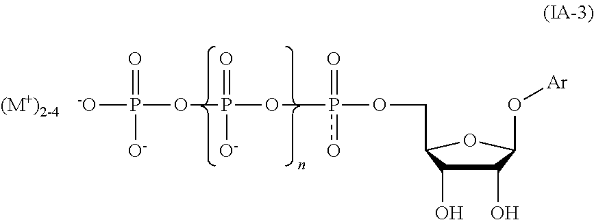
C1(O)C(O)C(COp(OP(OP([-O])(=O)[O-])(=O)[O-])(=O)o)OC1O[Ar]
